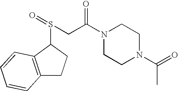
C(CS(=O)C1C2=C(CC1)C=CC=C2)(N1CCN(C(=O)C)CC1)=O
